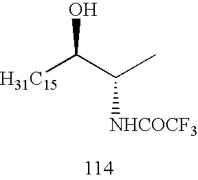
[H31C15]C(C(C)[NHCOCF3])O
